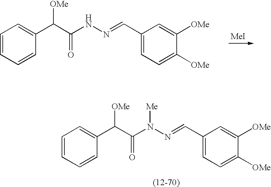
C1=CC=CC(C(C(NN=CC2=CC=C([OMe])C([OMe])=C2)=O)[OMe])=C1.[MeI].C1=CC=CC(C(C(N(N=CC2=CC=C([OMe])C([OMe])=C2)[Me])=O)[OMe])=C1
